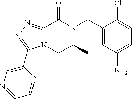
C12=NN=C(C3=CN=CC=N3)N1CC(C)N(CC1=CC(N)=CC=C1Cl)C2=O
